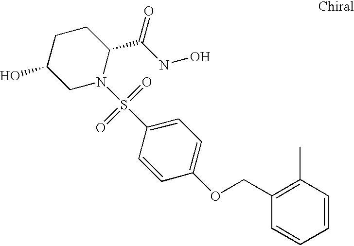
C1C(O)CN(S(C2=CC=C(OCC3=C(C)C=CC=C3)C=C2)(=O)=O)C(C(NO)=O)C1
